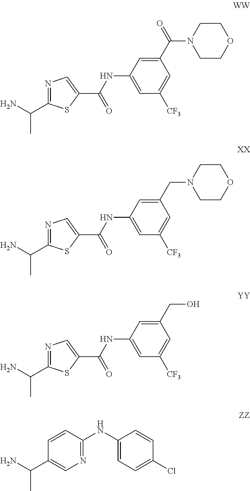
N1=C(C(N)C)SC(C(NC2=CC([CF3])=CC(C(=O)N3CCOCC3)=C2)=O)=C1.N1=C(C(N)C)SC(C(NC2=CC([CF3])=CC(CN3CCOCC3)=C2)=O)=C1.N1=C(C(N)C)SC(C(NC2=CC([CF3])=CC(CO)=C2)=O)=C1.C1=CC(NC2=CC=C(Cl)C=C2)=NC=C1C(N)C
